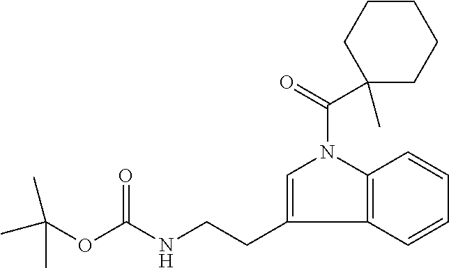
O(C(NCCC1=CN(C(=O)C2(C)CCCCC2)C2=C1C=CC=C2)=O)C(C)(C)C
